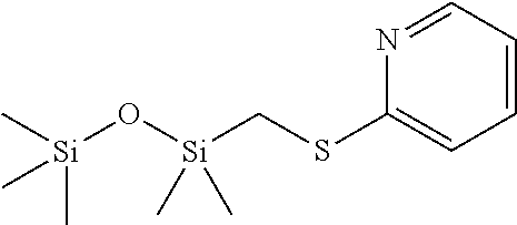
N1=CC=CC=C1SC[Si](O[Si](C)(C)C)(C)C
